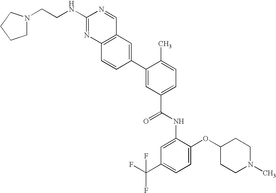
C1(NCCN2CCCC2)=NC2=C(C=N1)C=C(C1=CC(C(=O)NC3=CC(C(F)(F)F)=CC=C3OC3CCN(C)CC3)=CC=C1C)C=C2
